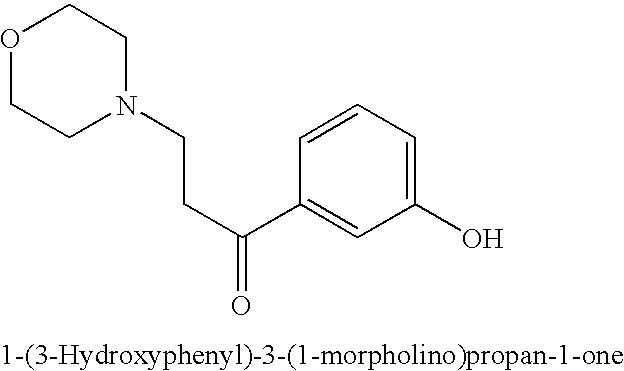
O1CCN(CCC(C2=CC(O)=CC=C2)=O)CC1
